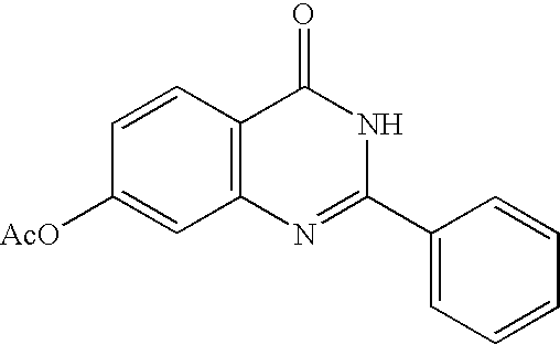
C1=CC2=C(C=C1[AcO])N=C(C1=CC=CC=C1)NC2=O
